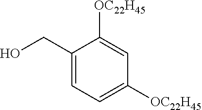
C1(CO)=CC=C([OC22H45])C=C1[OC22H45]
